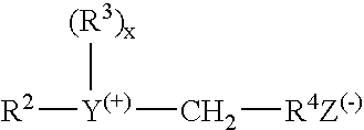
[(R3)x][Y(+)]([R2])C[R4Z(-)]
